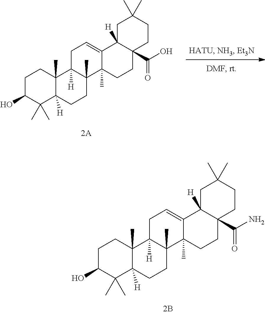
C1(O)C(C)(C)C2([H])C(C)(CC1)C1([H])C(C)(CC2)C2(C)CCC3(C(O)=O)C([H])(CC(C)(C)CC3)C2=CC1.C1(O)C(C)(C)C2([H])C(C)(CC1)C1([H])C(C)(CC2)C2(C)CCC3(C(N)=O)C([H])(CC(C)(C)CC3)C2=CC1
